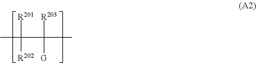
CC([R201])(C([R203])([G])C)[R202]
